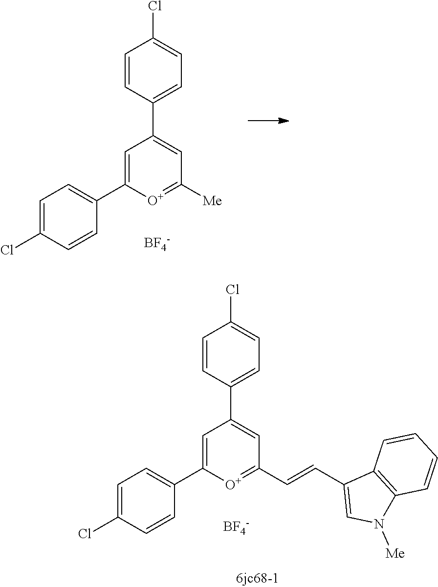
C1=CC(C2=CC([Me])=[O+]C(C3=CC=C(Cl)C=C3)=C2)=CC=C1Cl.[BF4-].C1=CC(C2=CC(C=CC3=CN([Me])C4=C3C=CC=C4)=[O+]C(C3=CC=C(Cl)C=C3)=C2)=CC=C1Cl.[BF4-]
